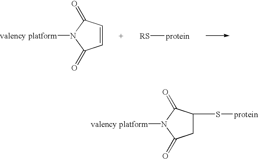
[valency platform]N1C(=O)C(S[protein])CC1=O.[RS][protein].[valency platform]N1C(=O)C=CC1=O
